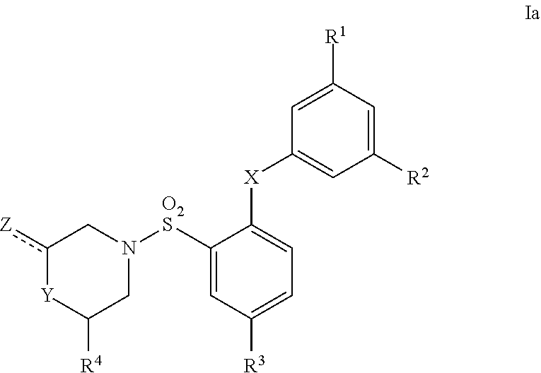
c1([Z])[Y]C([R4])CN([O2S]C2=CC([R3])=CC=C2[X]C2=CC([R2])=CC([R1])=C2)C1
